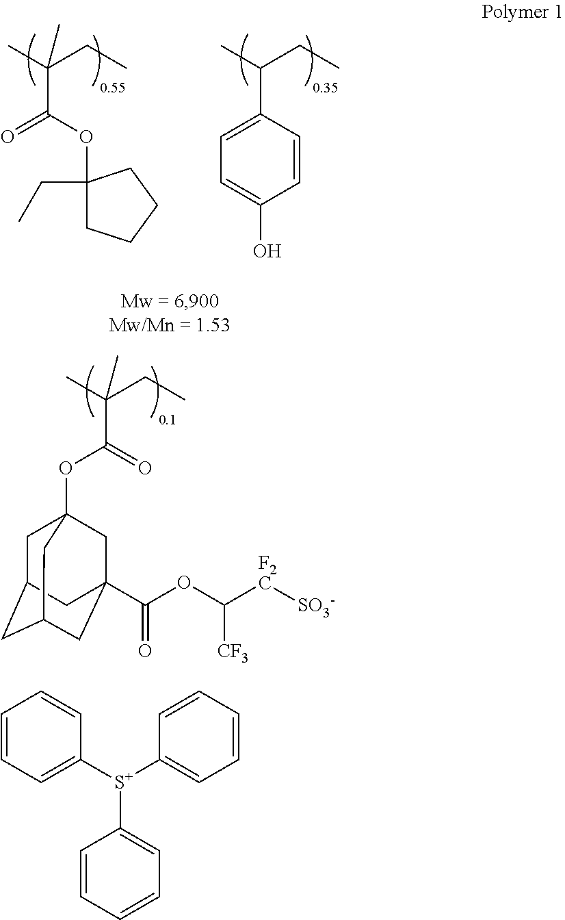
CC(CC)(C)C(OC1(CC)CCCC1)=O.CC(CC)C1=CC=C(O)C=C1.CC(CC)(C)C(=O)OC12CC3CC(CC(C(OC([F2C][SO3-])[CF3])=O)(C1)C3)C2.C1=CC=C([S+](C2=CC=CC=C2)C2=CC=CC=C2)C=C1
